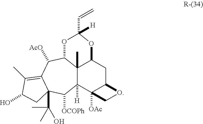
C12(C)C3([H])C4([OAc])C(CC1OC([H])(C=C)OC2C([AcO])C1=C(C)C(O)CC1(C(C)(O)C)C3[OCOPh])OC4
